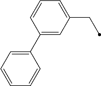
C1=CC(C2=CC=CC=C2)=CC(CC)=C1
